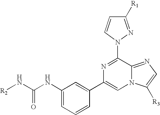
C1([R1])=NN(C2=NC(C3=CC(NC(N[R2])=O)=CC=C3)=CN3C2=NC=C3[R3])C=C1
